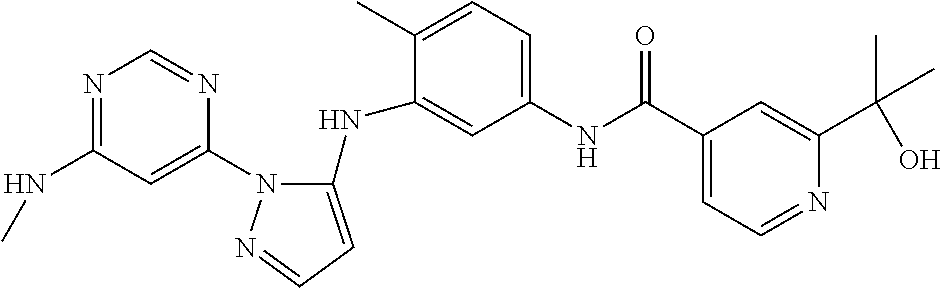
N1=C(NC)C=C(N2C(NC3=CC(NC(C4=CC=NC(C(O)(C)C)=C4)=O)=CC=C3C)=CC=N2)N=C1
